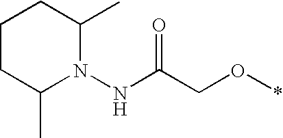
C1CC(C)N(NC(CO*)=O)C(C)C1
